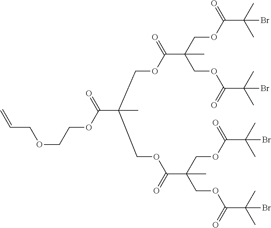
C=CCOCCOC(C(COC(C(COC(=O)C(C)(C)Br)(COC(=O)C(C)(C)Br)C)=O)(COC(C(COC(C(C)(C)Br)=O)(COC(=O)C(C)(C)Br)C)=O)C)=O
